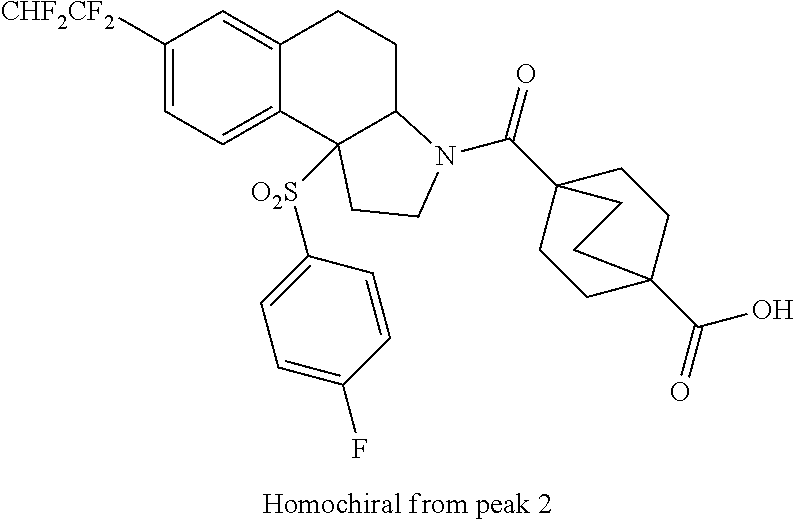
C1([CHF2CF2])=CC=C2C(=C1)CCC1C2([O2S]C2=CC=C(F)C=C2)CCN1C(C12CCC(C(=O)O)(CC1)CC2)=O
